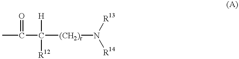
CC(=O)C([H])([R12])[(CH2)r]N([R13])[R14]
